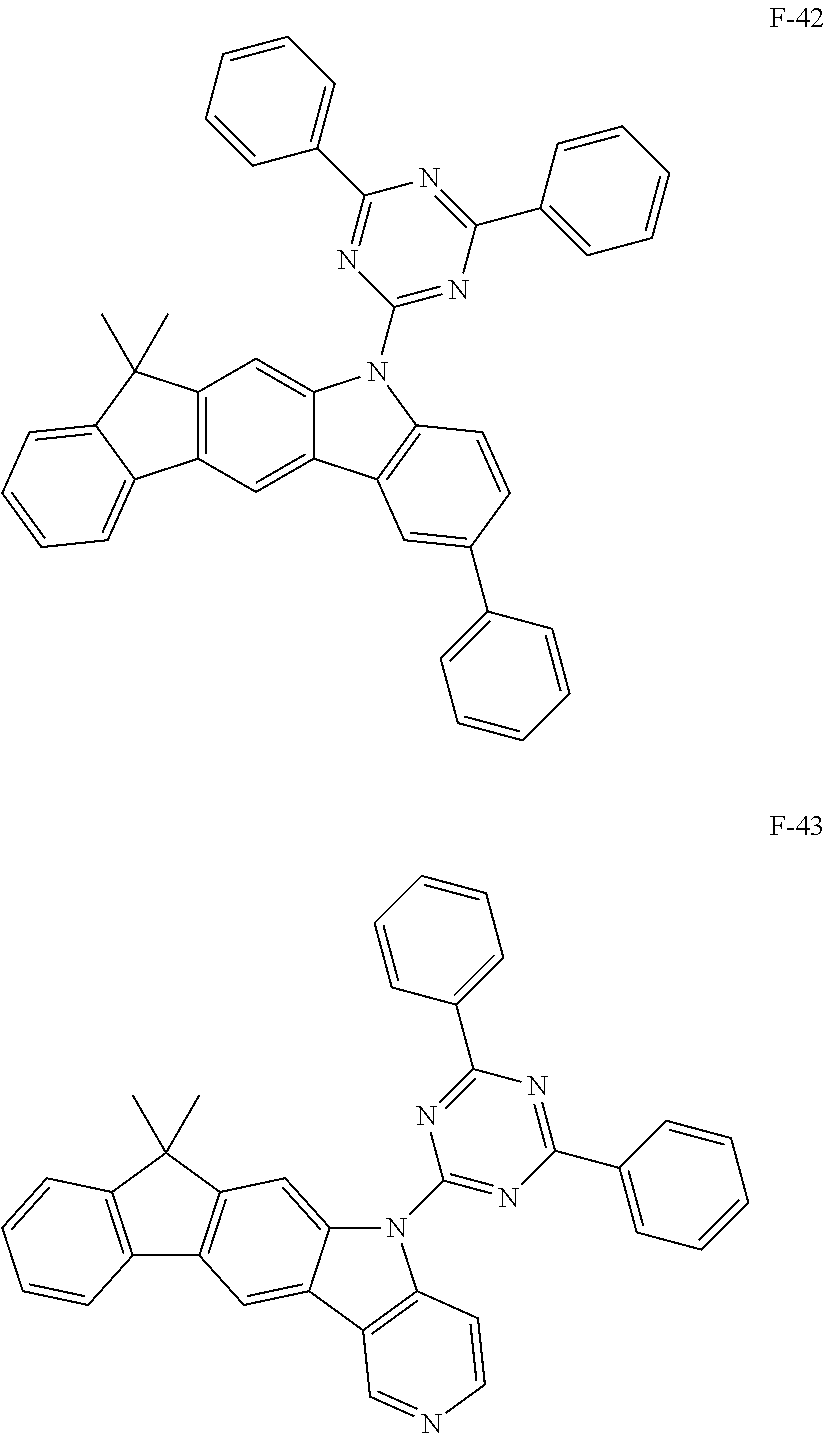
C12=C(C=C3C(=C1)N(C1=NC(C4=CC=CC=C4)=NC(C4=CC=CC=C4)=N1)C1=C3C=C(C3=CC=CC=C3)C=C1)C1=CC=CC=C1C2(C)C.C12=C(C(C)(C)C3=C1C=C1C(=C3)N(C3=NC(C4=CC=CC=C4)=NC(C4=CC=CC=C4)=N3)C3=C1C=NC=C3)C=CC=C2
